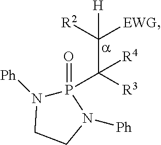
P1(=O)(C([R3])(C([EWG])([H])[R2])[R4])N([Ph])CCN1[Ph]
